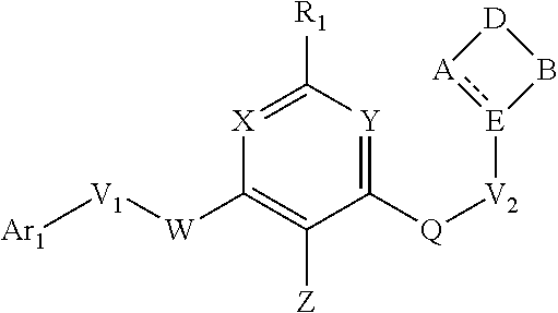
[E]1([V2][Q]C2=[Y]C([R1])=[X]C([W][V1][Ar1])=C2[Z]):[A][D]B1
